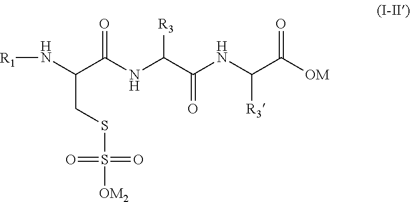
[R1]NC(C(NC(C(NC(C([OM])=O)[R3])=O)[R3])=O)CSS(=O)(=O)[OM2]
